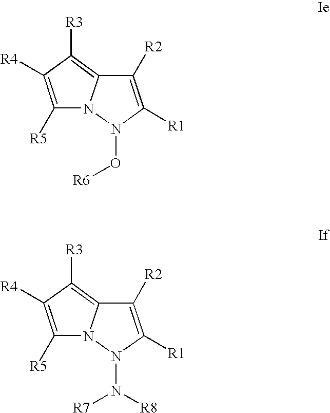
C1([R5])=C([R4])C([R3])=C2N1N(O[R6])C([R1])=C2[R2].C1([R5])=C([R4])C([R3])=C2N1N(N([R7])[R8])C([R1])=C2[R2]
